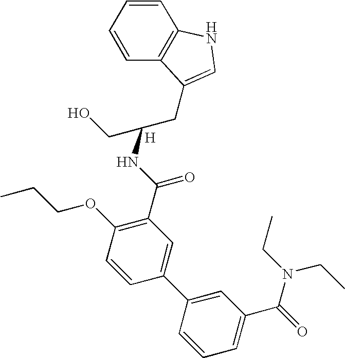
CCCOC1=C(C(NC(CC2=CNC3=C2C=CC=C3)CO)=O)C=C(C2=CC(C(N(CC)CC)=O)=CC=C2)C=C1.[H]
